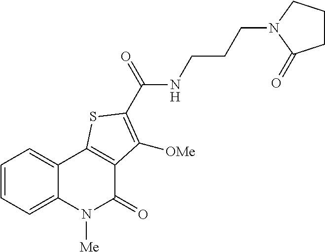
C1=CC=C2C(=C1)C1=C(C(=O)N2[Me])C([OMe])=C(C(=O)NCCCN2C(=O)CCC2)S1
